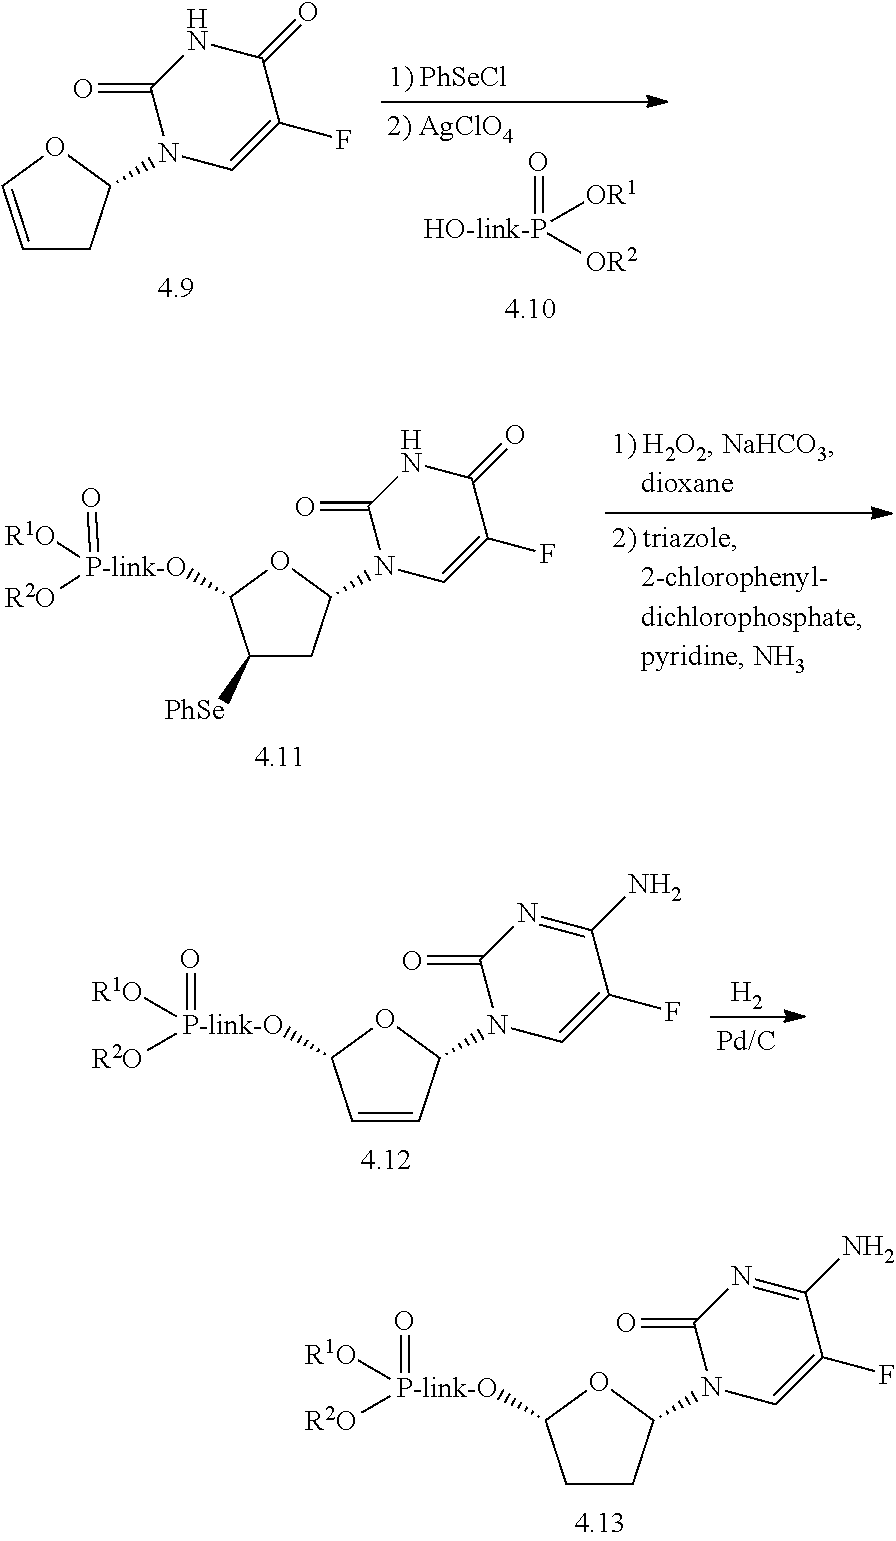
[HO-link-P](=O)([OR1])[OR2].C1=COC(N2C(=O)NC(=O)C(F)=C2)C1.[H2].C1=CC(N2C(=O)N=C(N)C(F)=C2)OC1[P-link-O](=O)([R1O])[R2O].C1CC(N2C(=O)N=C(N)C(F)=C2)OC1[P-link-O](=O)([R1O])[R2O].C1([PhSe])CC(N2C(=O)NC(=O)C(F)=C2)OC1[P-link-O]([R1O])([R2O])=O
